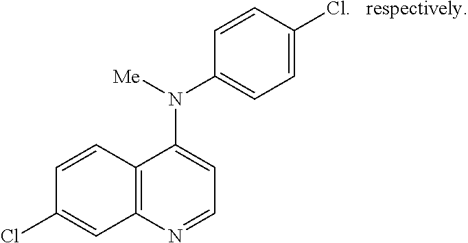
C12=C(N=CC=C1N([Me])C1=CC=C(Cl)C=C1)C=C(Cl)C=C2.[respectively]
